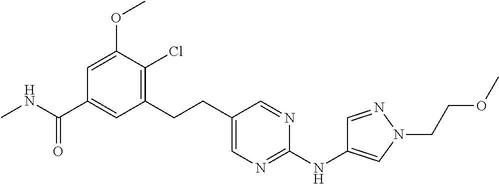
CNC(C1=CC(CCC2=CN=C(NC3=CN(CCOC)N=C3)N=C2)=C(Cl)C(OC)=C1)=O
